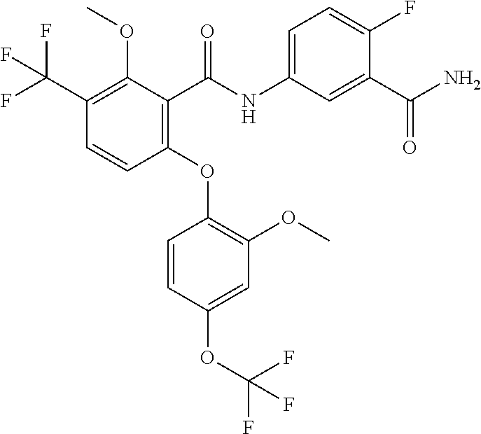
C1(OC2=C(OC)C=C(OC(F)(F)F)C=C2)=C(C(NC2=CC=C(F)C(C(N)=O)=C2)=O)C(OC)=C(C(F)(F)F)C=C1
